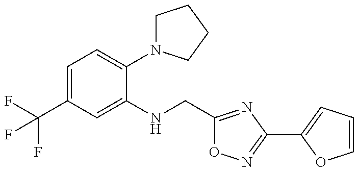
C1=C(C(F)(F)F)C=C(NCC2=NC(C3=CC=CO3)=NO2)C(N2CCCC2)=C1
